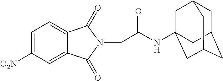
C1=C([O2N])C=C2C(=C1)C(=O)N(CC(=O)NC13CC4CC(CC(C1)C4)C3)C2=O
